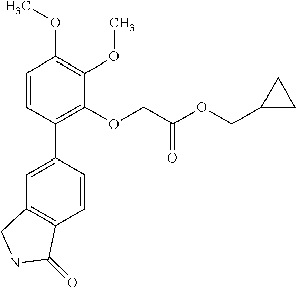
C1=C(C2=C(OCC(OCC3CC3)=O)C(OC)=C(OC)C=C2)C=CC2=C1CNC2=O
